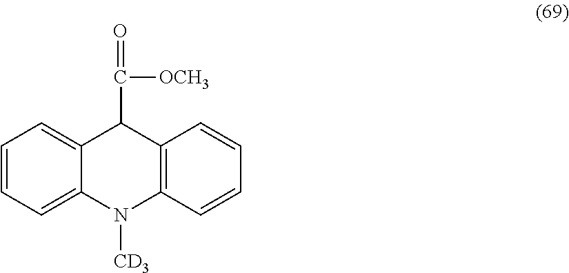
C1=CC=C2C(=C1)C(C(=O)[OCH3])C1=C(N2[CD3])C=CC=C1
